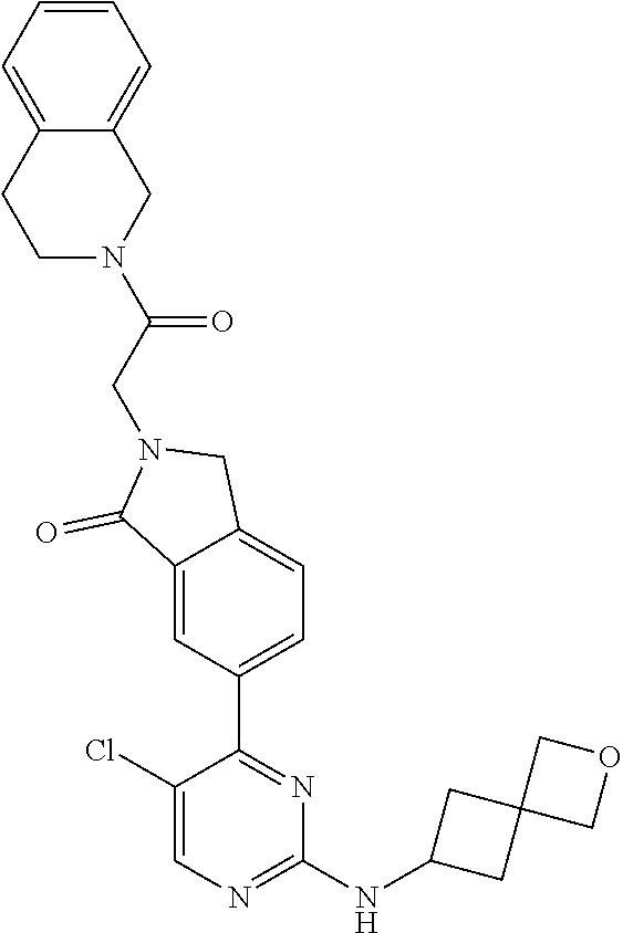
C1(Cl)=CN=C(NC2CC3(C2)COC3)N=C1C1=CC=C2C(=C1)C(=O)N(CC(N1CC3=CC=CC=C3CC1)=O)C2
